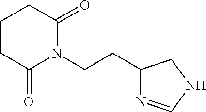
C(CN1C(=O)CCCC1=O)C1N=CNC1
